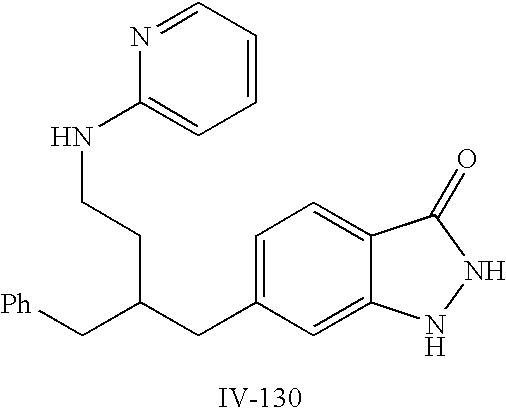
C1=C(CC(CCNC2=CC=CC=N2)C[Ph])C=C2C(=C1)C(=O)NN2
